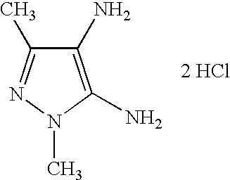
[2 HCl].C1(N)=C(N)N(C)N=C1C
